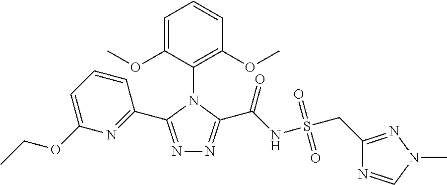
N1=C(C2=NC(OCC)=CC=C2)N(C2=C(OC)C=CC=C2OC)C(C(NS(CC2=NN(C)C=N2)(=O)=O)=O)=N1
